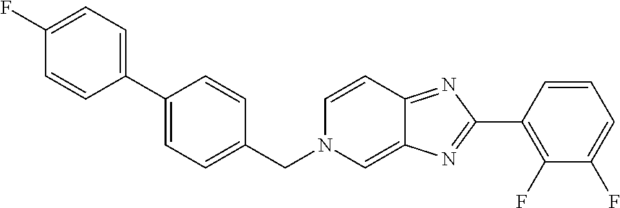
C1(F)=CC=C(C2=CC=C(CN3C=C4C(=NC(C5=C(F)C(F)=CC=C5)=N4)C=C3)C=C2)C=C1
